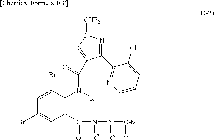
C1(C2=NC=CC=C2Cl)=NN([CHF2])C=C1C(N(C1=C(C(=O)N(N([C-M]=O)[R3])[R2])C=C(Br)C=C1Br)[R1])=O
